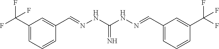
C1(C(F)(F)F)=CC=CC(C=NNC(NN=CC2=CC=CC(C(F)(F)F)=C2)=N)=C1
